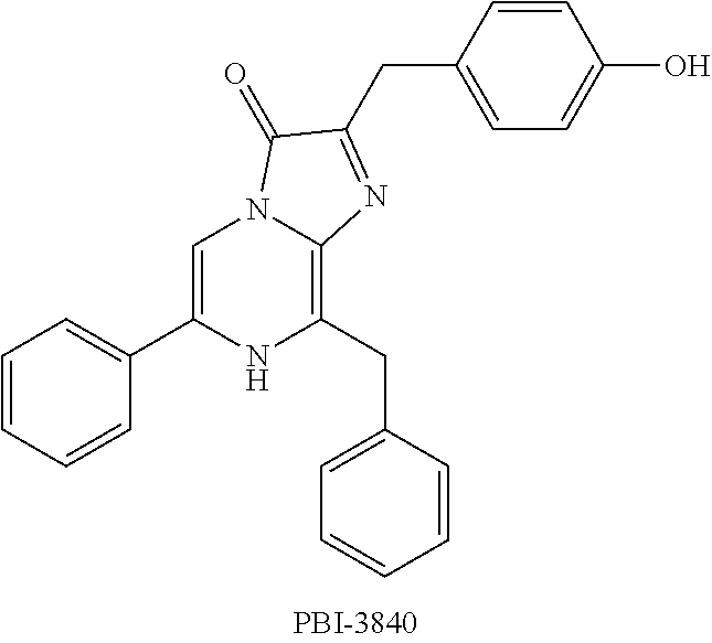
C1=CC=CC(C2=CN3C(=C(CC4=CC=CC=C4)N2)N=C(CC2=CC=C(O)C=C2)C3=O)=C1
